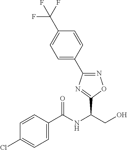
C(NC(CO)C1=NC(C2=CC=C(C(F)(F)F)C=C2)=NO1)(=O)C1=CC=C(Cl)C=C1
